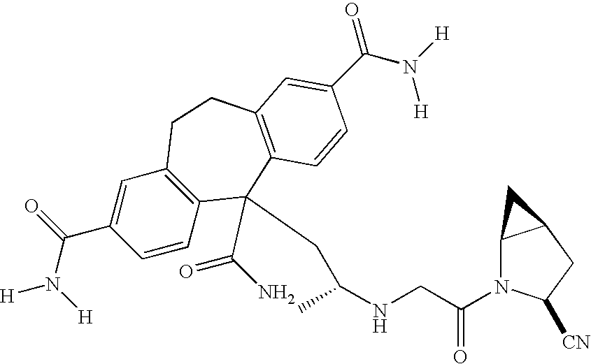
[H]N(C(C1=CC2=C(C=C1)C(C(N)=O)(CC(NCC(N1C3C(CC1[CN])C3)=O)C)C1=C(CC2)C=C(C(N([H])[H])=O)C=C1)=O)[H]
